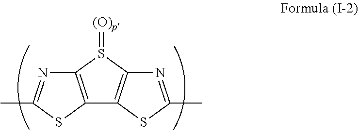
C12=C(S(=[(O)p])C3=C1SC(C)=N3)N=C(C)S2
